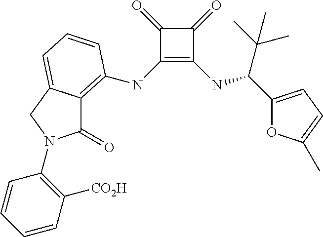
C1(NC2=C3C(=O)N(C4=C([CO2H])C=CC=C4)CC3=CC=C2)=C(NC(C(C)(C)C)C2=CC=C(C)O2)C(=O)C1=O
